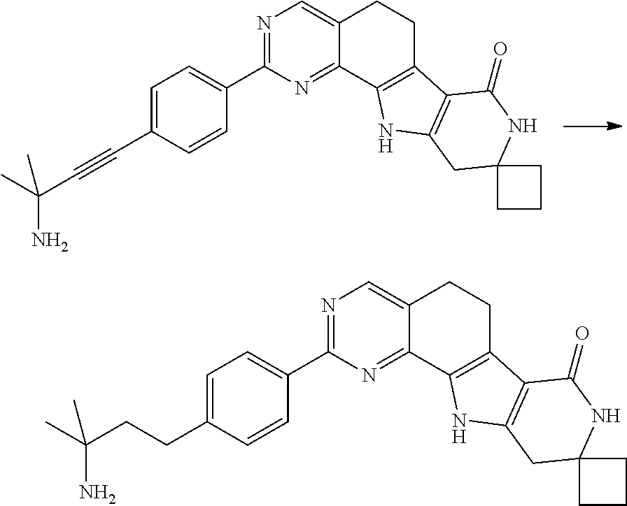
N1=C(C2=CC=C(C#CC(N)(C)C)C=C2)N=C2C(=C1)CCC1=C2NC2=C1C(=O)NC1(C2)CCC1.N1=C(C2=CC=C(CCC(C)(N)C)C=C2)N=C2C(=C1)CCC1=C2NC2=C1C(=O)NC1(C2)CCC1
